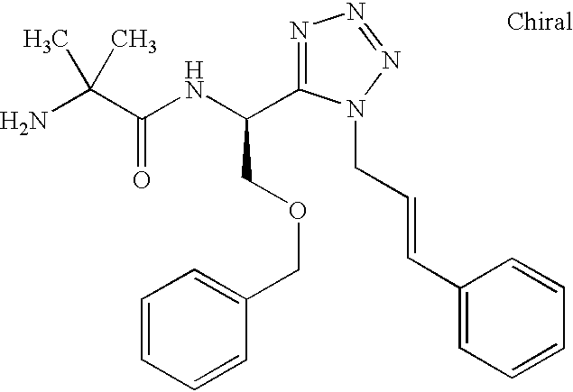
NC(C(NC(COCC1=CC=CC=C1)C1=NN=NN1CC=CC1=CC=CC=C1)=O)(C)C
